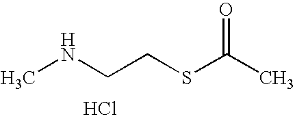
N(CCSC(C)=O)C.Cl
